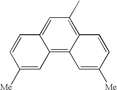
C12=C3C(=C(C)C=C1C=CC([Me])=C2)C=CC([Me])=C3
